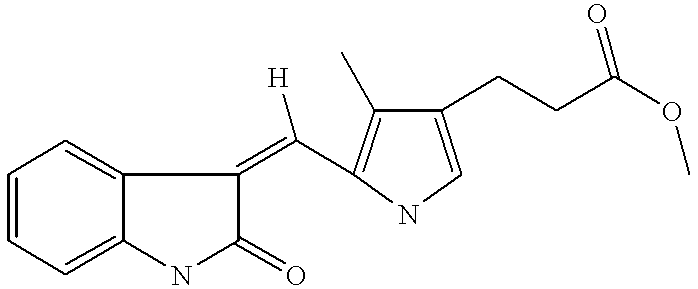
C1=CC=C2C(=C1)C(=C([H])C1=C(C)C(CCC(OC)=O)=CN1)C(=O)N2
